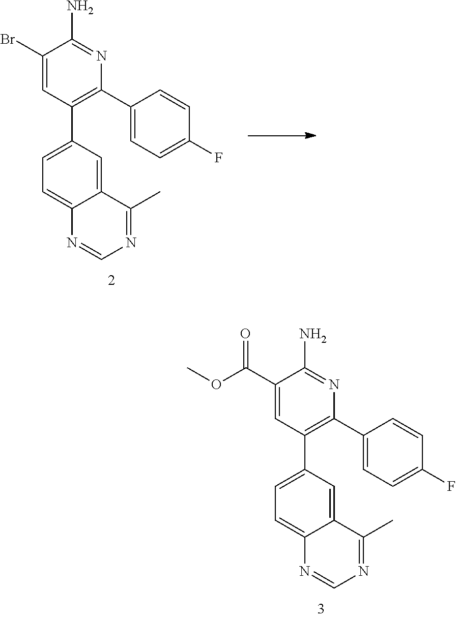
C1(Br)=CC(C2=CC=C3C(=C2)C(C)=NC=N3)=C(C2=CC=C(F)C=C2)N=C1N.C1(C(=O)OC)=CC(C2=CC=C3C(=C2)C(C)=NC=N3)=C(C2=CC=C(F)C=C2)N=C1N
